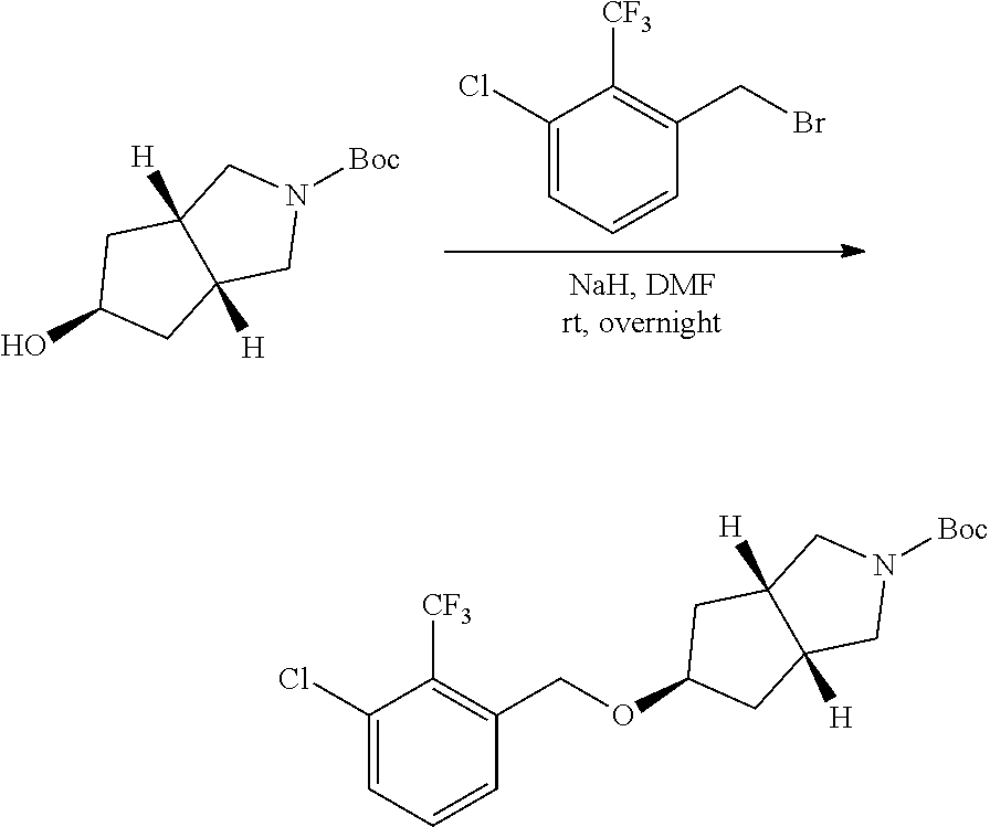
C1(Cl)=CC=CC(CBr)=C1[CF3].N1([Boc])CC2([H])C([H])(C1)CC(O)C2.N1([Boc])CC2([H])C([H])(C1)CC(OCC1=C([CF3])C(Cl)=CC=C1)C2
